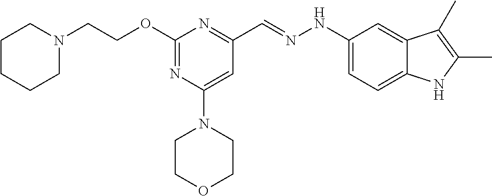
N1(CCOC2=NC(N3CCOCC3)=CC(C=NNC3=CC=C4C(=C3)C(C)=C(C)N4)=N2)CCCCC1
